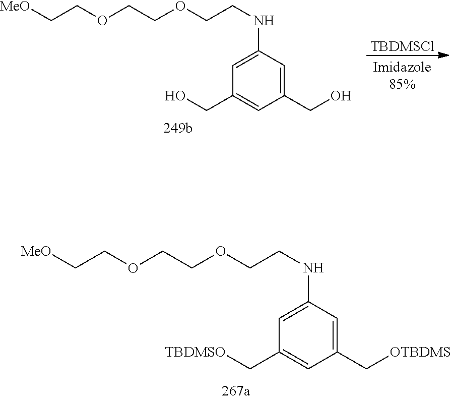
C1(C[OTBDMS])=CC(NCCOCCOCC[MeO])=CC(C[TBDMSO])=C1.C1(CO)=CC(NCCOCCOCC[MeO])=CC(CO)=C1.[TBDMSCl]
